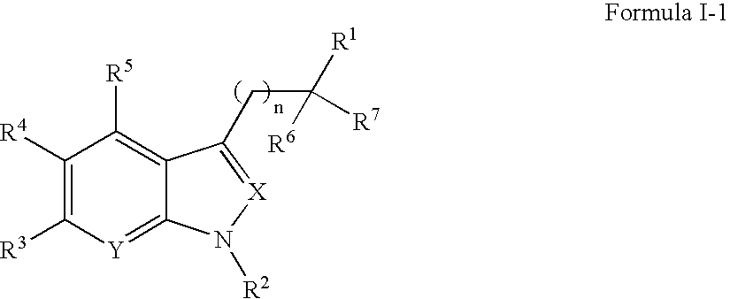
C1([R5])=C2C(=[Y]C([R3])=C1[R4])N([R2])[X]=C2CC([R1])([R7])[R6]
